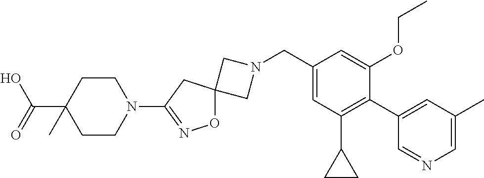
C1N(CC2=CC(C3CC3)=C(C3=CC(C)=CN=C3)C(OCC)=C2)CC12ON=C(N1CCC(C(O)=O)(C)CC1)C2
